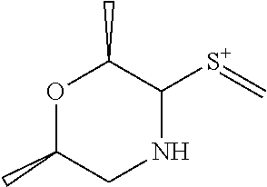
O1C(C)CNC([S+]=C)C1C
